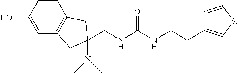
C(NC(NC(CC1=CSC=C1)C)=O)C1(N(C)C)CC2=C(C=CC(O)=C2)C1
